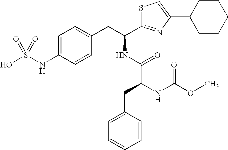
C1=C(NS(O)(=O)=O)C=CC(CC(NC(C(NC(OC)=O)CC2=CC=CC=C2)=O)C2=NC(C3CCCCC3)=CS2)=C1
